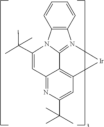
C12=C(N3C4=N1[Ir]C1=C4C(=NC(C(C)(C)C)=C1)C=C3C(C)(C)C)C=CC=C2
